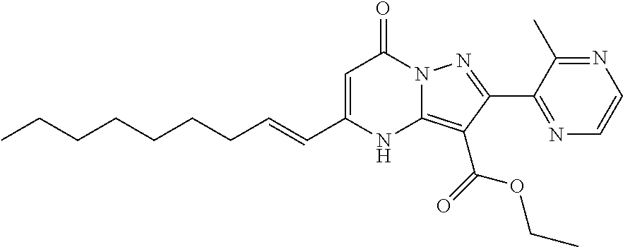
C1=C(C=CCCCCCCC)NC2=C(C(OCC)=O)C(C3=NC=CN=C3C)=NN2C1=O
